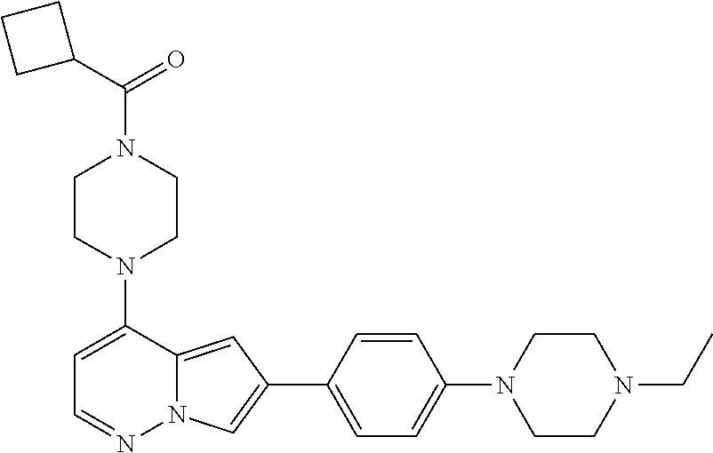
N1(C2=CC=NN3C2=CC(C2=CC=C(N4CCN(CC)CC4)C=C2)=C3)CCN(C(C2CCC2)=O)CC1
